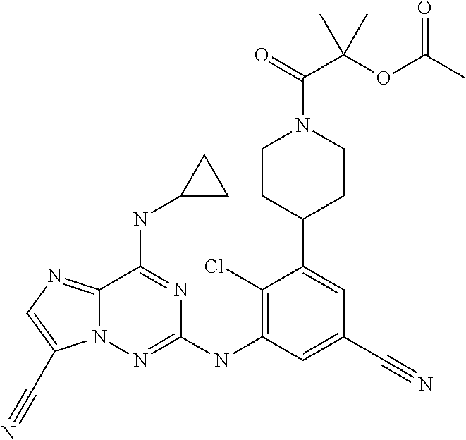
N12C(=NC=C1C#N)C(NC1CC1)=NC(NC1=C(Cl)C(C3CCN(C(C(OC(C)=O)(C)C)=O)CC3)=CC(C#N)=C1)=N2
